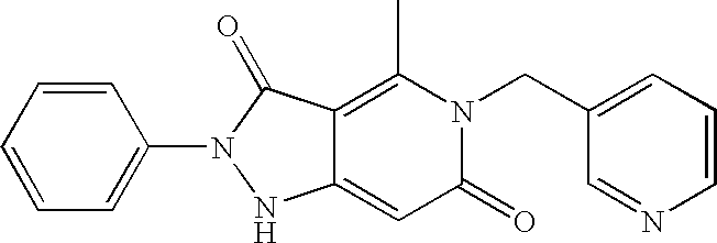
C1=CC=CC=C1N1NC2=CC(=O)N(CC3=CC=CN=C3)C(C)=C2C1=O
